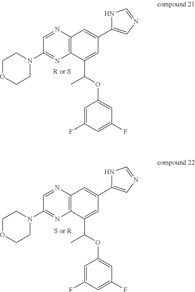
C1OCCN(C2=NC3=C(N=C2)C=C(C2=CN=CN2)C=C3C(OC2=CC(F)=CC(F)=C2)C)C1.C1OCCN(C2=NC3=C(N=C2)C=C(C2=CN=CN2)C=C3C(OC2=CC(F)=CC(F)=C2)C)C1
